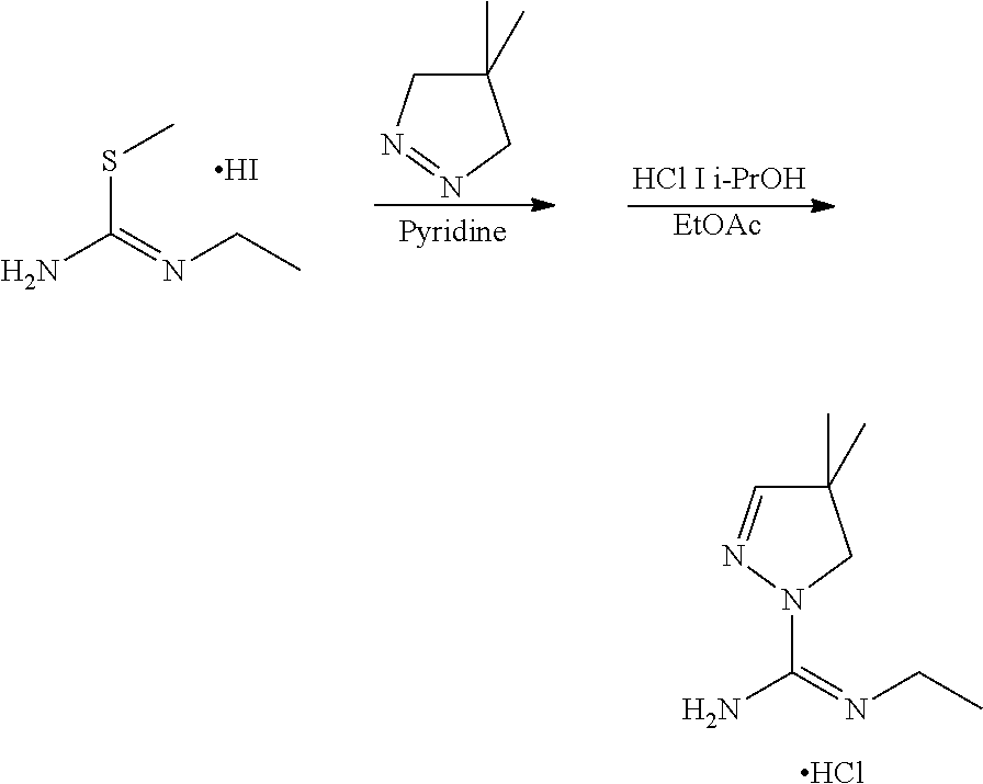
NC(=NCC)SC.I.[EtOAc].C1(C)(C)CN=NC1.NC(=NCC)N1N=CC(C)(C)C1.Cl
